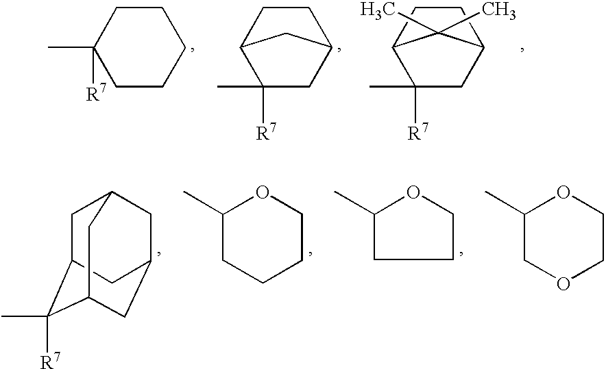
C1C(C)([R7])CCCC1.C1C2C(C)([R7])CC(C1)C2.C1C2C(C)([R7])CC(C1)C2(C)C.C1C2C(C)([R7])C3CC(CC1C3)C2.C1(C)CCCCO1.C1(C)CCCO1.C1(C)COCCO1
